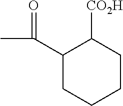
C(C1CCCCC1[CO2H])(C)=O
